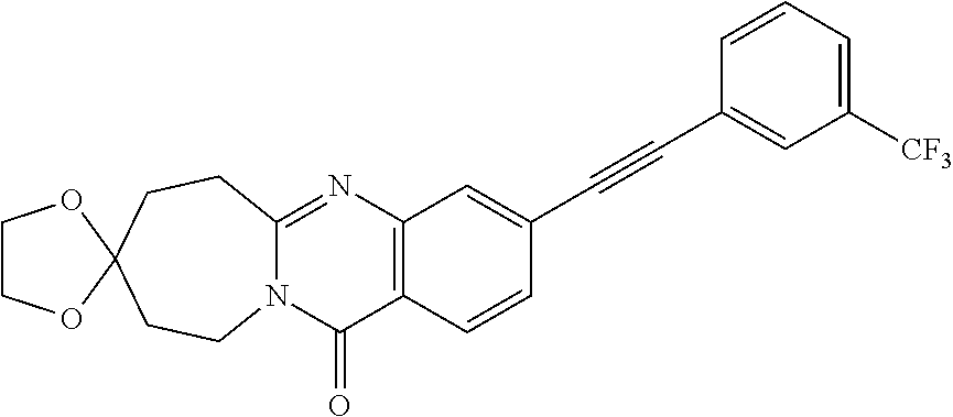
N12C(=NC3=C(C1=O)C=CC(C#CC1=CC([CF3])=CC=C1)=C3)CCC1(CC2)OCCO1
